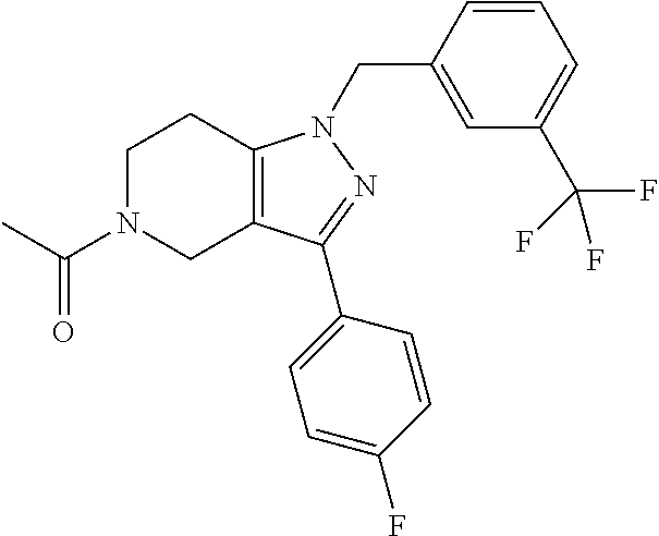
C1N(C(C)=O)CC2=C(C1)N(CC1=CC(C(F)(F)F)=CC=C1)N=C2C1=CC=C(F)C=C1
